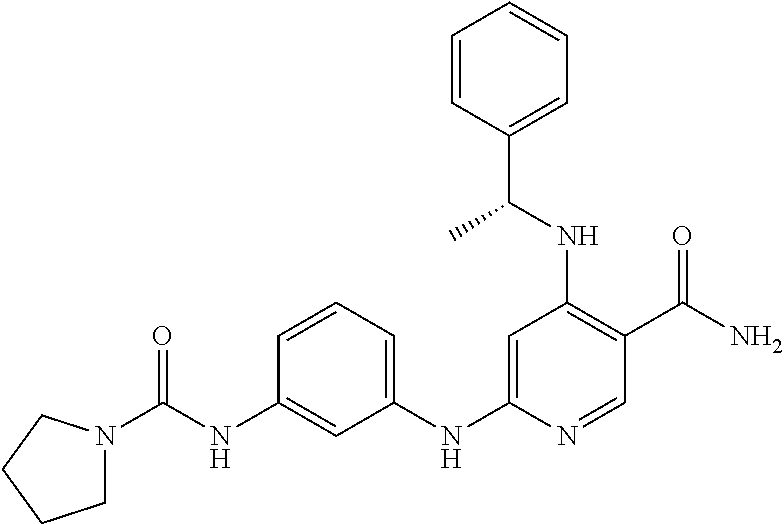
C1=CC(C(NC2=C(C(N)=O)C=NC(NC3=CC=CC(NC(=O)N4CCCC4)=C3)=C2)C)=CC=C1
